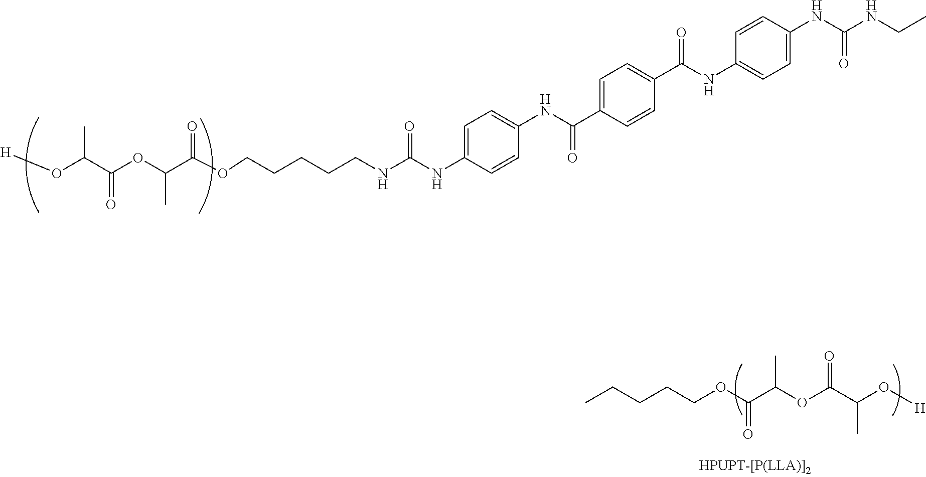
CCCCCOC(=O)C(C)OC(C(O[H])C)=O.C1=C(NC(=O)NCC)C=CC(NC(=O)C2=CC=C(C(NC3=CC=C(NC(NCCCCCOC(C(C)OC(=O)C(C)O[H])=O)=O)C=C3)=O)C=C2)=C1
